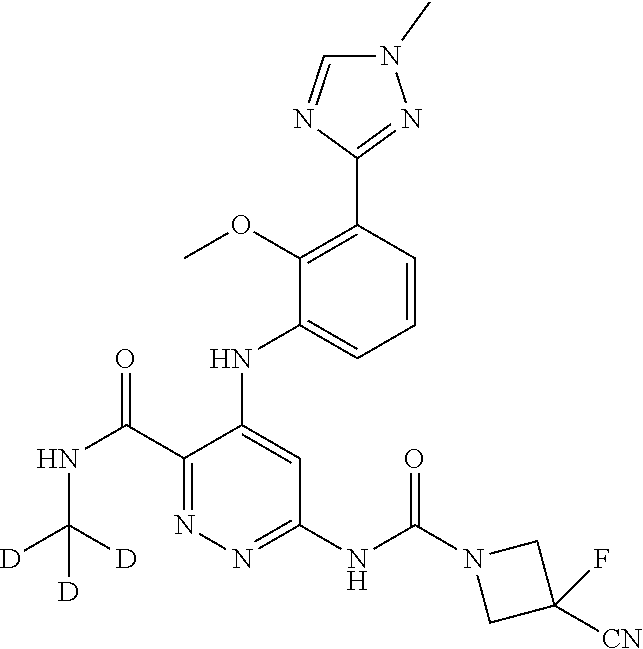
C1=CC(C2=NN(C)C=N2)=C(OC)C(NC2=CC(NC(=O)N3CC([CN])(F)C3)=NN=C2C(=O)NC([D])([D])[D])=C1
